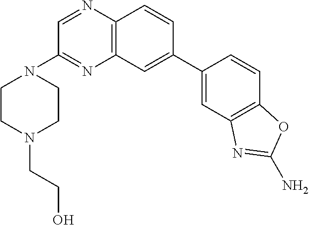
C12=C(C=CC(C3=CC4=C(C=C3)OC(N)=N4)=C1)N=CC(N1CCN(CCO)CC1)=N2
